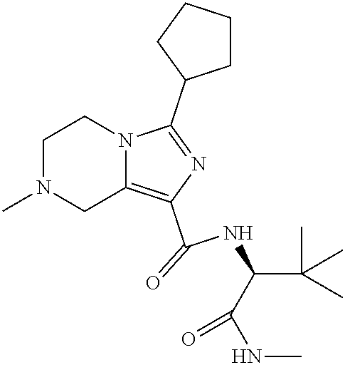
C1N(C)CC2=C(C(=O)NC(C(C)(C)C)C(NC)=O)N=C(C3CCCC3)N2C1
